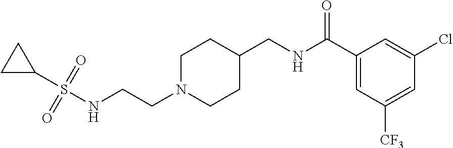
C(CN1CCC(CNC(C2=CC([CF3])=CC(Cl)=C2)=O)CC1)NS(C1CC1)(=O)=O
